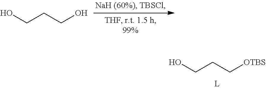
OCCCO.OCCC[OTBS]
